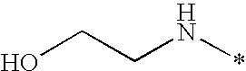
N(*)CCO
